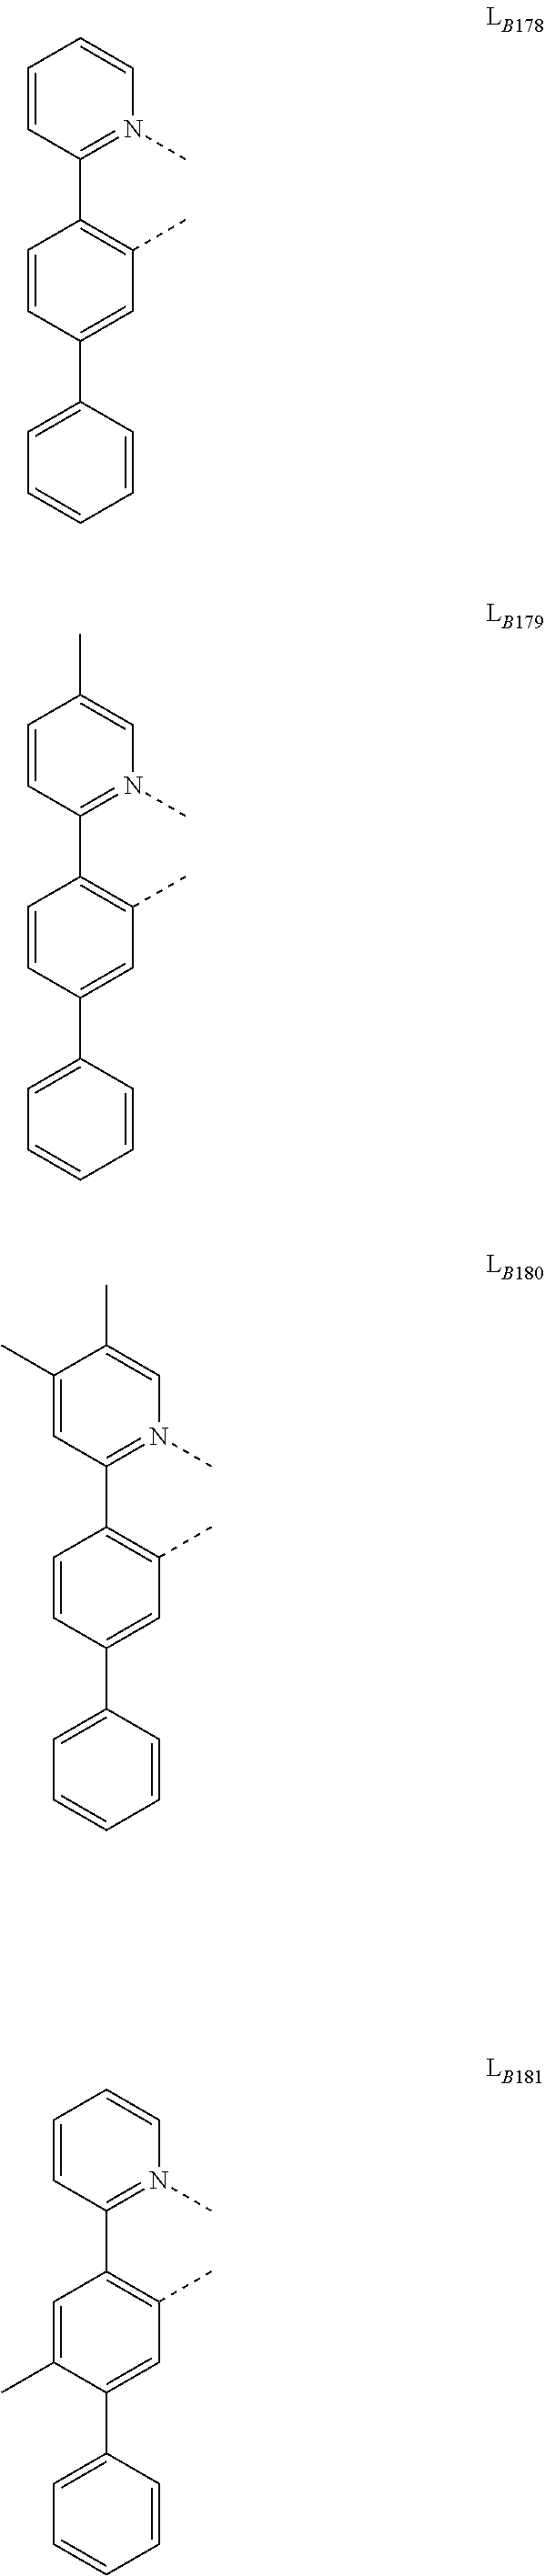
C1=CC=C(C2=CC(C)=C(C3=N(C)C=CC=C3)C=C2)C=C1.C1=CC=C(C2=CC(C)=C(C3=N(C)C=C(C)C=C3)C=C2)C=C1.C1=CC=C(C2=CC(C)=C(C3=N(C)C=C(C)C(C)=C3)C=C2)C=C1.C1=CC=C(C2=CC(C)=C(C3=N(C)C=CC=C3)C=C2C)C=C1
